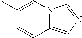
C1(C)=CN2C(=CN=C2)C=C1
